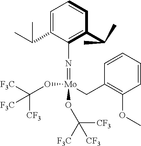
C1=C(C(C)C)C(N=[Mo](CC2=C(OC)C=CC=C2)(OC([CF3])([F3C])[F3C])OC([CF3])([CF3])[F3C])=C(C(C)C)C=C1
